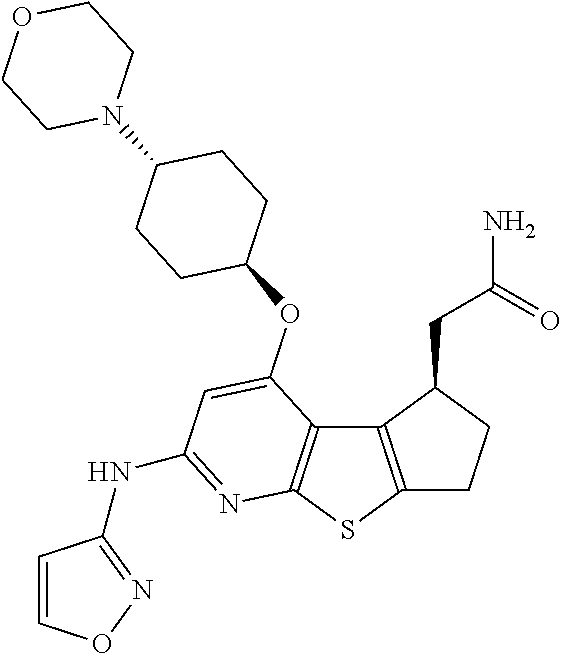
C12=C(SC3=C1C(OC1CCC(N4CCOCC4)CC1)=CC(NC1=NOC=C1)=N3)CCC2CC(N)=O
